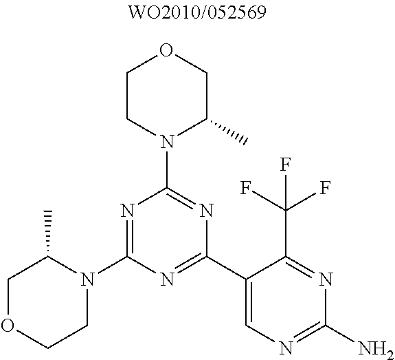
N1=C(N2C(C)COCC2)N=C(C2=CN=C(N)N=C2C(F)(F)F)N=C1N1C(C)COCC1
